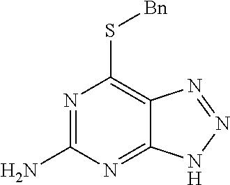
S(C1=C2C(=NC(N)=N1)NN=N2)[Bn]
